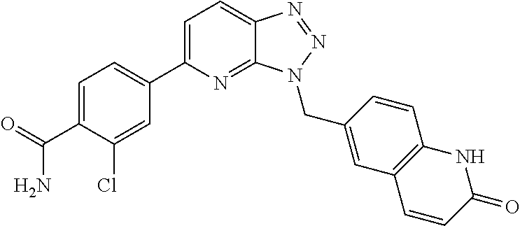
C1=C(C2=CC=C(C(=O)N)C(Cl)=C2)N=C2C(=C1)N=NN2CC1=CC2=C(C=C1)NC(=O)C=C2
